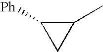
C1(C)C([Ph])C1
